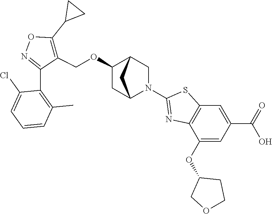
C1(OCC2=C(C3CC3)ON=C2C2=C(C)C=CC=C2Cl)CC2N(C3=NC4=C(S3)C=C(C(=O)O)C=C4OC3COCC3)CC1C2
